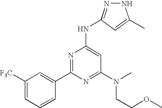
N1N=C(NC2=CC(N(CCOC)C)=NC(C3=CC([F3C])=CC=C3)=N2)C=C1C
